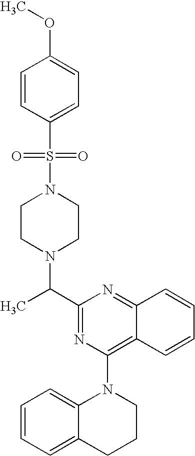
C1(C(N2CCN(S(=O)(=O)C3=CC=C(OC)C=C3)CC2)C)=NC(N2C3=CC=CC=C3CCC2)=C2C(=N1)C=CC=C2
